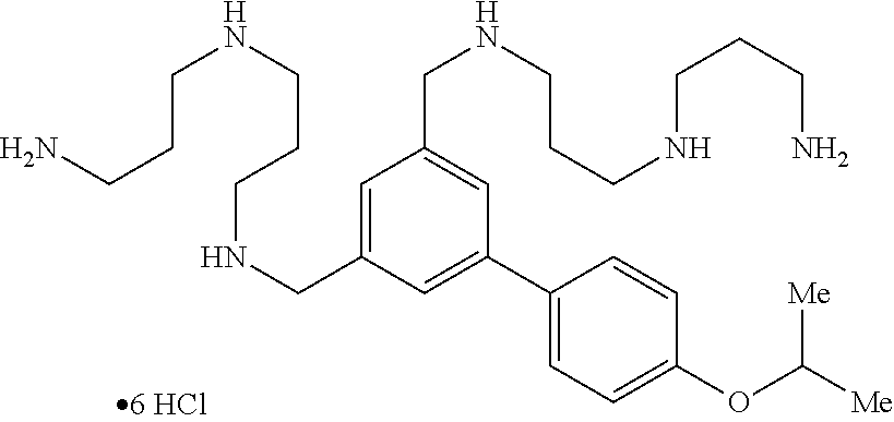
C1=C(CNCCCNCCCN)C=C(C2=CC=C(OC([Me])[Me])C=C2)C=C1CNCCCNCCCN
